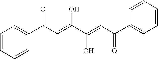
C1=CC=CC(C(C=C(C(=CC(C2=CC=CC=C2)=O)O)O)=O)=C1
